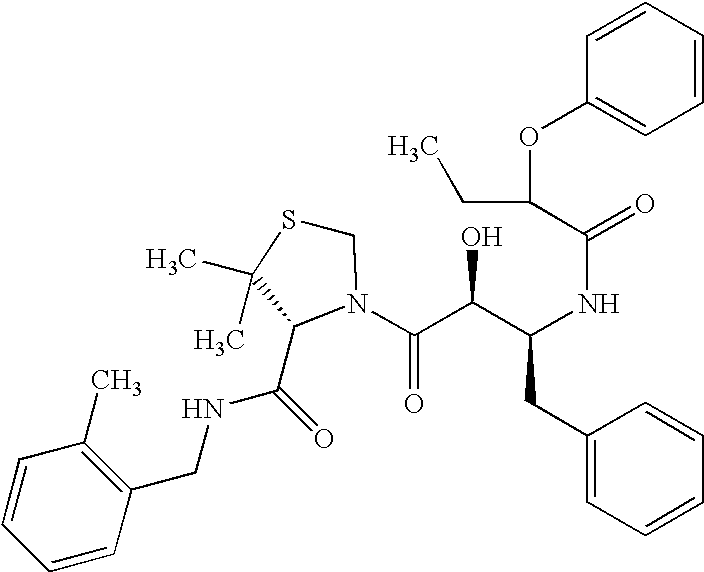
C1(CC(NC(=O)C(OC2=CC=CC=C2)CC)C(O)C(=O)N2C(C(NCC3=C(C)C=CC=C3)=O)C(C)(C)SC2)=CC=CC=C1
